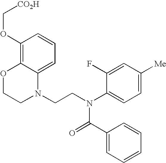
C1=C2C(=C(OC[CO2H])C=C1)OCCN2CCN(C1=CC=C([Me])C=C1F)C(=O)C1=CC=CC=C1
